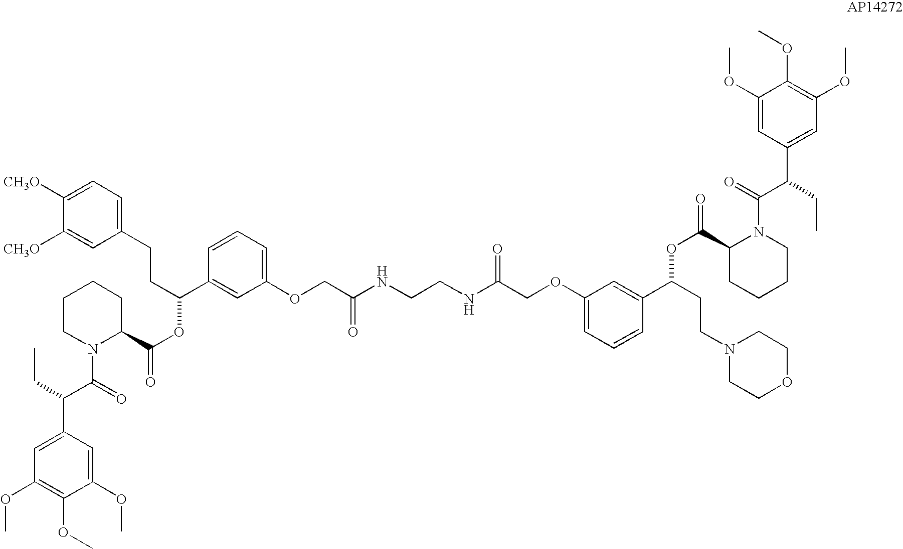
C1([CH3O])=CC=C(CCC(OC(C2CCCCN2C(C(CC)C2=CC(OC)=C(OC)C(OC)=C2)=O)=O)C2=CC(OCC(NCCNC(COC3=CC=CC(C(OC(C4CCCCN4C(=O)C(CC)C4=CC(OC)=C(OC)C(OC)=C4)=O)CCN4CCOCC4)=C3)=O)=O)=CC=C2)C=C1[CH3O]
